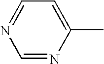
N1=CC=C(C)N=C1
